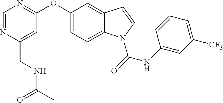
C1(OC2=NC=NC(CNC(=O)C)=C2)=CC=C2C(=C1)C=CN2C(=O)NC1=CC([CF3])=CC=C1
